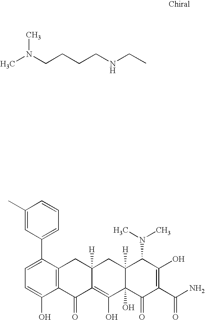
C(NCCCCN(C)C)C.C1=C(C2=CC=CC(C)=C2)C2=C(C(O)=C1)C(=O)C1=C(O)C3(O)C([H])(CC1([H])C2)C(N(C)C)C(O)=C(C(N)=O)C3=O
